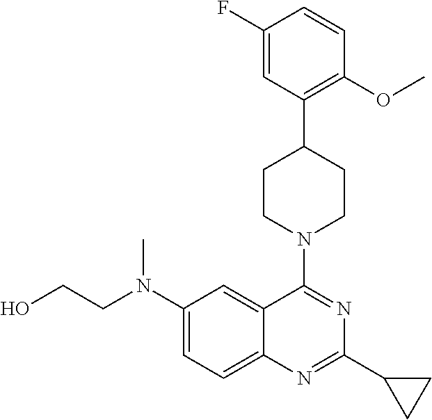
C1(N(CCO)C)=CC=C2C(=C1)C(N1CCC(C3=C(OC)C=CC(F)=C3)CC1)=NC(C1CC1)=N2
